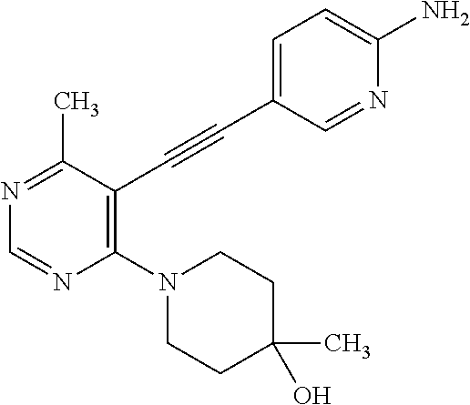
N1=C(C)C(C#CC2=CC=C(N)N=C2)=C(N2CCC(C)(O)CC2)N=C1
